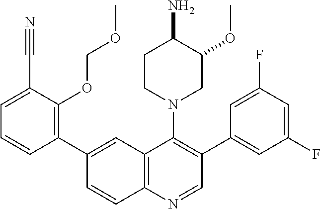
C1(C2=CC3=C(N=CC(C4=CC(F)=CC(F)=C4)=C3N3CC(OC)C(N)CC3)C=C2)=C(OCOC)C(C#N)=CC=C1
